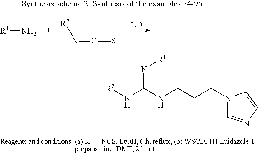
[R][NCS].[R1]N.N(=C=S)[R2].[R2]NC(NCCCN1C=NC=C1)=N[R1]
